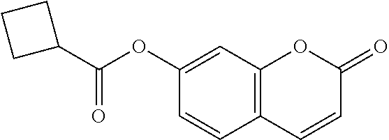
C12=C(C=C(OC(C3CCC3)=O)C=C1)OC(=O)C=C2
